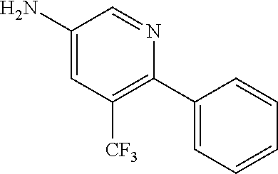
C1(N)=CC([CF3])=C(C2=CC=CC=C2)N=C1
